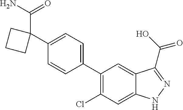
C1(C2=CC=C(C3(C(N)=O)CCC3)C=C2)=C(Cl)C=C2C(=C1)C(C(O)=O)=NN2
